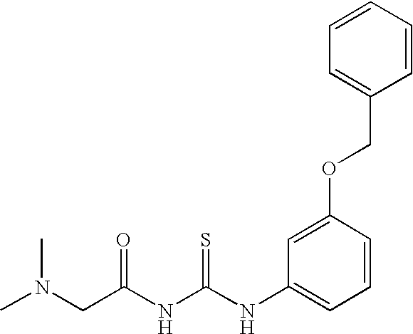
C(C(NC(NC1=CC=CC(OCC2=CC=CC=C2)=C1)=S)=O)N(C)C
